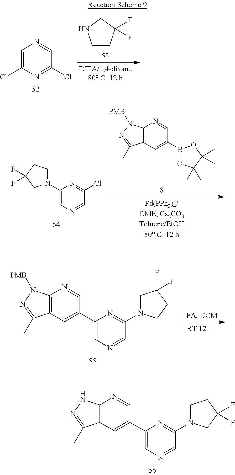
C12=C(C=C(C3=CN=CC(N4CCC(F)(F)C4)=N3)C=N1)C(C)=NN2.C1=C(Cl)N=C(Cl)C=N1.C1CC(F)(F)CN1.C1(N2CCC(F)(F)C2)=CN=CC(Cl)=N1.C12=C(C=C(B3OC(C)(C)C(C)(C)O3)C=N1)C(C)=NN2[PMB].C12=C(C=C(C3=CN=CC(N4CC(F)(F)CC4)=N3)C=N1)C(C)=NN2[PMB]
